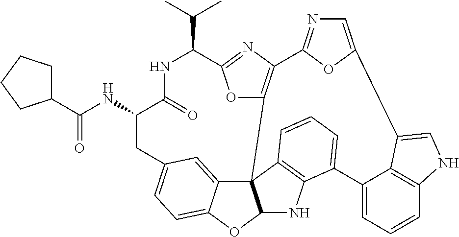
C(=O)(NC1C(=O)NC(C(C)C)C2=NC3=C(O2)C24C5=CC(=CC=C5OC2NC2=C4C=CC=C2C2=CC=CC4=C2C(=CN4)C2=CN=C3O2)C1)C1CCCC1
